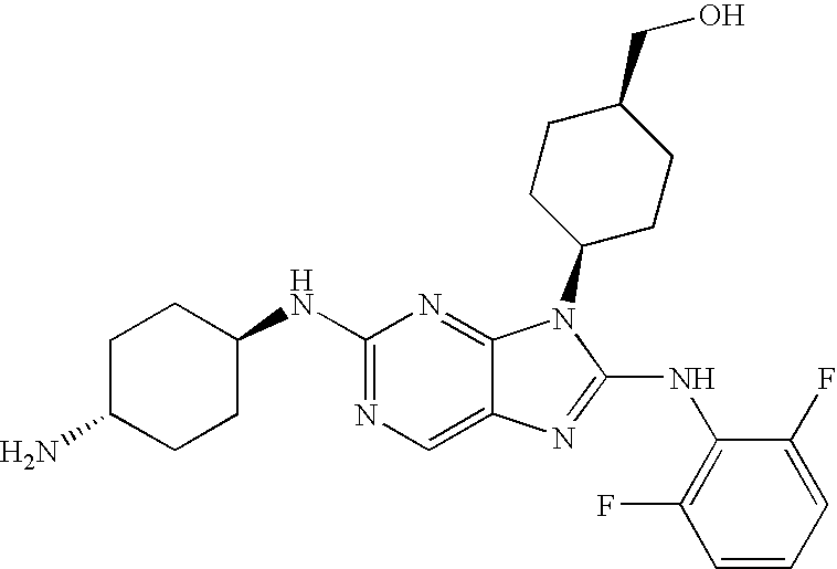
C1(NC2CCC(N)CC2)=NC=C2C(=N1)N(C1CCC(CO)CC1)C(NC1=C(F)C=CC=C1F)=N2
